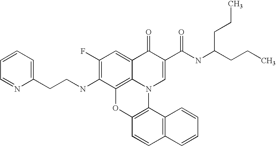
C1(F)=C(NCCC2=CC=CC=N2)C2=C3C(=C1)C(=O)C(C(NC(CCC)CCC)=O)=CN3C1=C(O2)C=CC2=C1C=CC=C2
